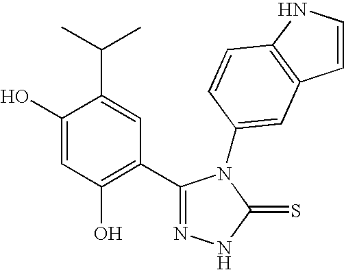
C1(O)=CC(O)=C(C2=NNC(=S)N2C2=CC3=C(NC=C3)C=C2)C=C1C(C)C
